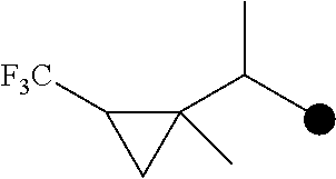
C1(C(C)C)(C)C([F3C])C1
